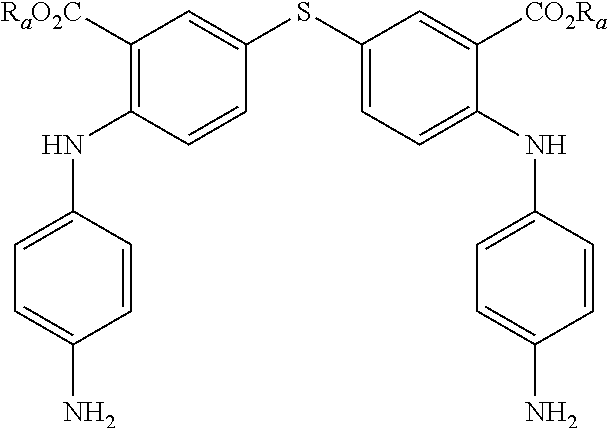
C1([RaO2C])=C(NC2=CC=C(N)C=C2)C=CC(SC2=CC=C(NC3=CC=C(N)C=C3)C([CO2Ra])=C2)=C1
